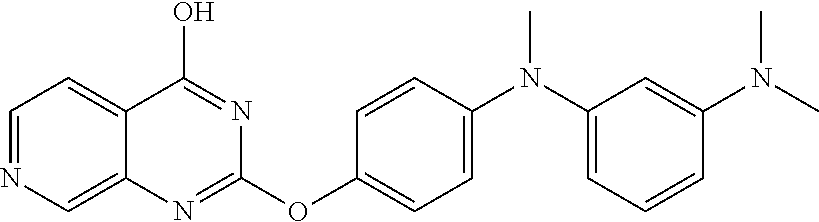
C1=NC=C2C(=C1)C(O)=NC(OC1=CC=C(N(C3=CC=CC(N(C)C)=C3)C)C=C1)=N2
